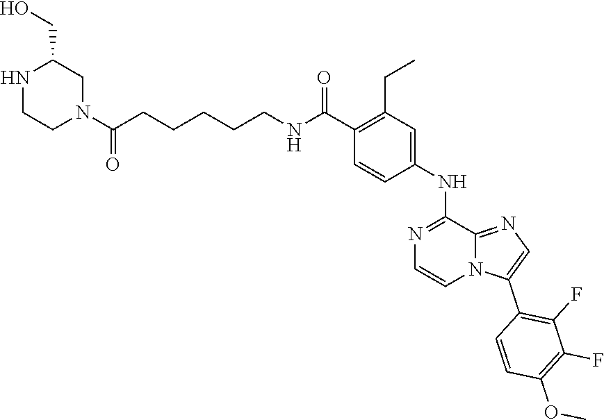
N(C(C1=C(CC)C=C(NC2=NC=CN3C2=NC=C3C2=C(F)C(F)=C(OC)C=C2)C=C1)=O)CCCCCC(N1CCNC(CO)C1)=O
